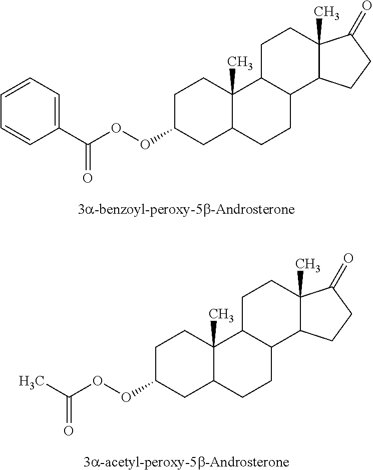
C1(C(OOC2CC3C(C)(CC2)C2C(CC3)C3C(C)(CC2)C(=O)CC3)=O)=CC=CC=C1.CC(OOC1CC2C(C)(CC1)C1C(CC2)C2C(C)(CC1)C(=O)CC2)=O
